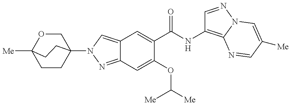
C12=CN(C34CCC([Me])(OC3)CC4)N=C1C=C(OC([Me])[Me])C(C(NC1=C3N(N=C1)C=C([Me])C=N3)=O)=C2
